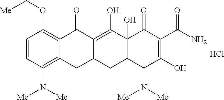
C1=CC(N([Me])[Me])=C2C(=C1OC[Me])C(=O)C1=C(O)C3(O)C(CC1C2)C(N([Me])[Me])C(O)=C(C(N)=O)C3=O.Cl
